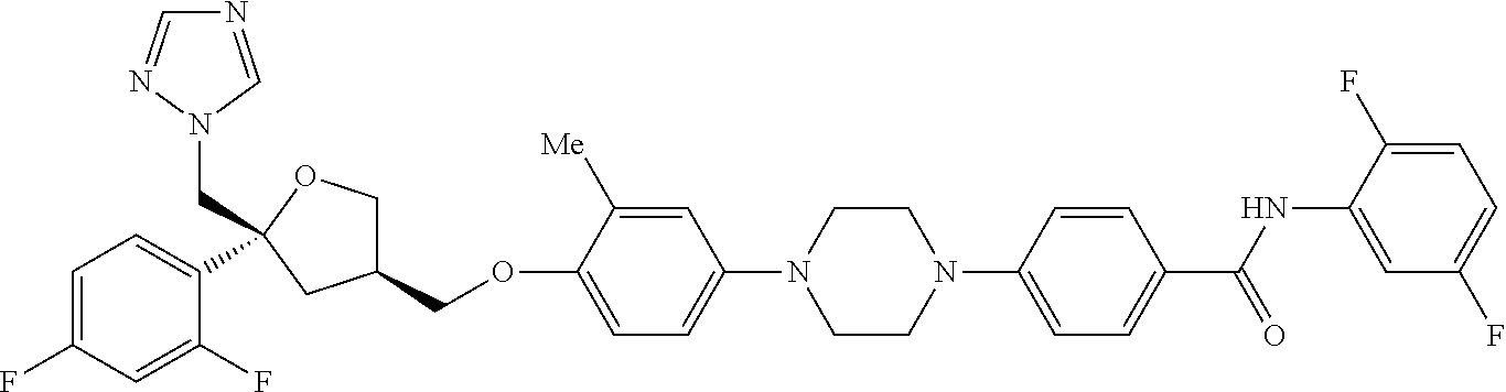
C1=C(F)C=C(F)C(C2(CN3C=NC=N3)OCC(COC3=CC=C(N4CCN(C5=CC=C(C(NC6=CC(F)=CC=C6F)=O)C=C5)CC4)C=C3[Me])C2)=C1
